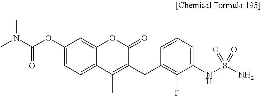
C12=CC=C(OC(N(C)C)=O)C=C1OC(=O)C(CC1=C(F)C(NS(N)(=O)=O)=CC=C1)=C2C
